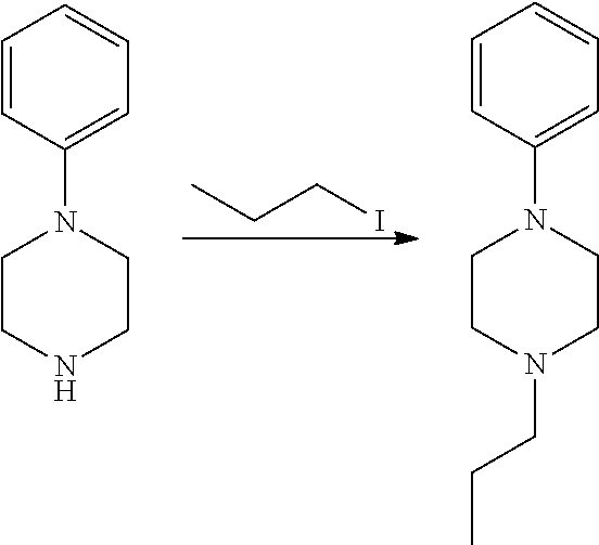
C(CC)I.C1=CC(N2CCNCC2)=CC=C1.C1=CC(N2CCN(CCC)CC2)=CC=C1
